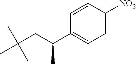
CC(CC(C1=CC=C([NO2])C=C1)C)(C)C
